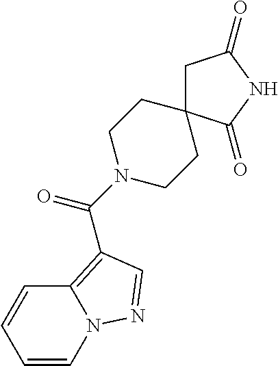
C(=O)(N1CCC2(CC1)CC(=O)NC2=O)C1=C2N(C=CC=C2)N=C1
